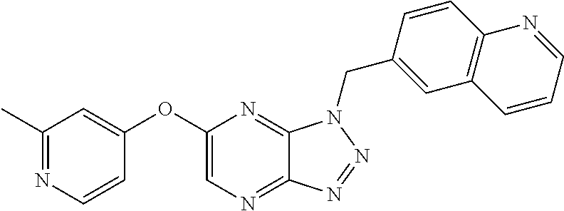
C1(OC2=CC(C)=NC=C2)=CN=C2C(=N1)N(CC1=CC3=C(C=C1)N=CC=C3)N=N2
